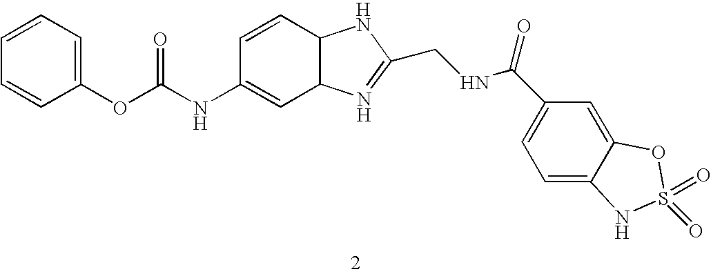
C1=CC(OC(NC2=CC3C(C=C2)NC(CNC(C2=CC=C4C(=C2)OS(=O)(=O)N4)=O)=N3)=O)=CC=C1
